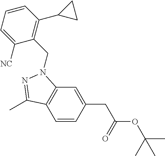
C1=CC=C([NC])C(CN2C3=C(C=CC(CC(=O)OC(C)(C)C)=C3)C(C)=N2)=C1C1CC1
